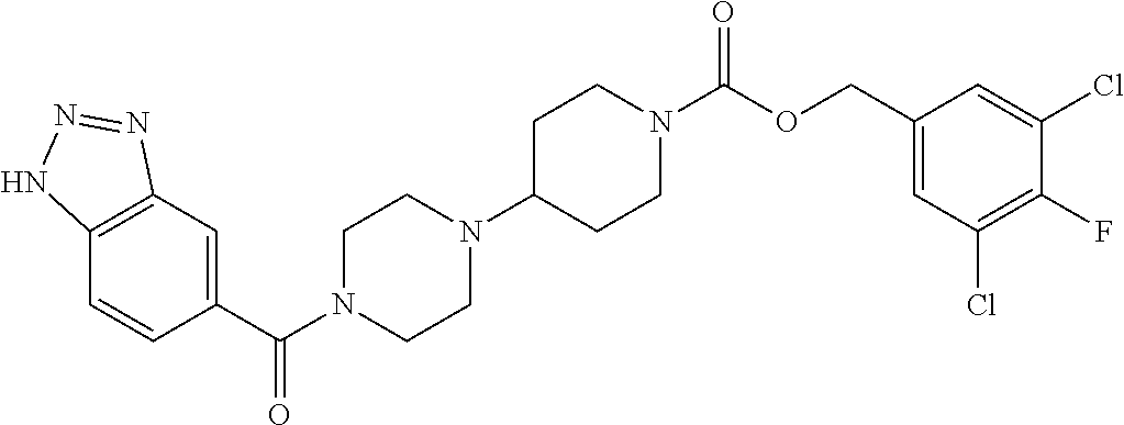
C12=C(C=C(C(N3CCN(C4CCN(C(OCC5=CC(Cl)=C(F)C(Cl)=C5)=O)CC4)CC3)=O)C=C1)N=NN2
